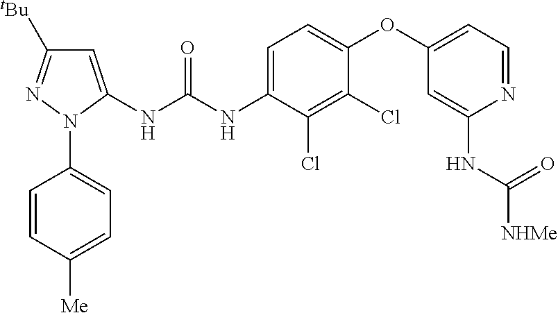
C1=C(NC(NC2=CC=C(OC3=CC=NC(NC([NHMe])=O)=C3)C(Cl)=C2Cl)=O)N(C2=CC=C([Me])C=C2)N=C1[tBu]
